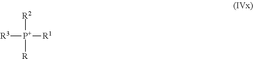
[R3][P+]([R1])([R2])[R]
